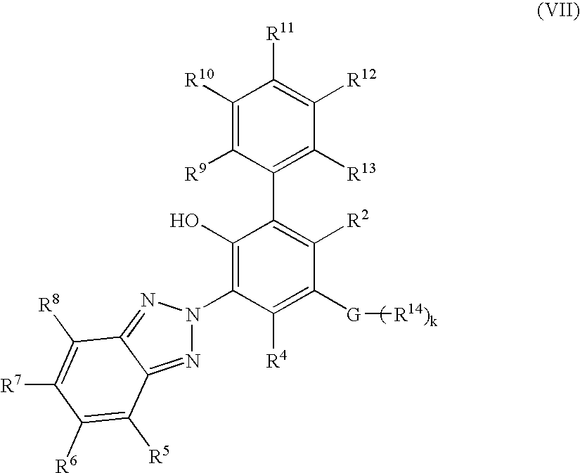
C1(O)=C(N2N=C3C(=N2)C([R8])=C([R7])C([R6])=C3[R5])C([R4])=C([G][R14)k])C([R2])=C1C1=C([R13])C([R12])=C([R11])C([R10])=C1[R9]
